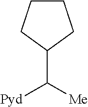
C1CCC(C([Pyd])[Me])C1
